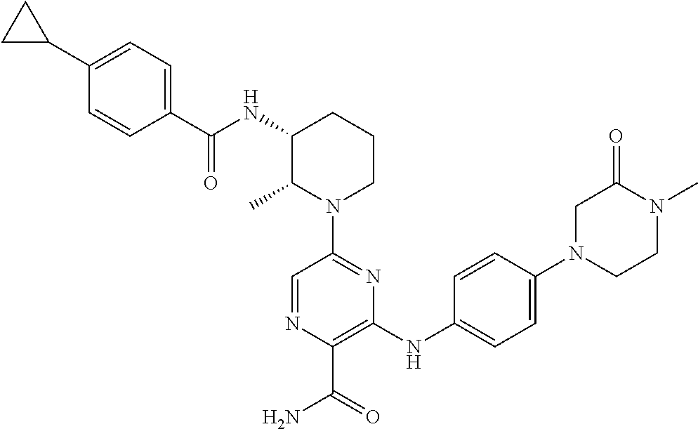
N(C1C(C)N(C2=NC(NC3=CC=C(N4CCN(C)C(=O)C4)C=C3)=C(C(N)=O)N=C2)CCC1)C(=O)C1=CC=C(C2CC2)C=C1
